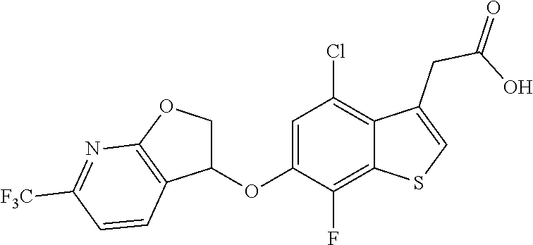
C1=C(OC2COC3=C2C=CC([F3C])=N3)C(F)=C2C(=C1Cl)C(CC(=O)O)=CS2
